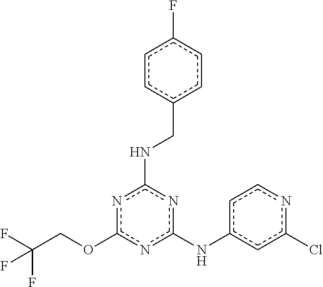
O(c1nc(NCc2ccc(F)cc2)nc(Nc2ccnc(Cl)c2)n1)CC(F)(F)F
